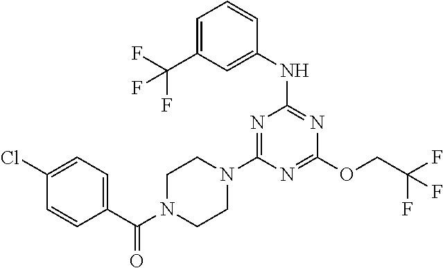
C1=C(C(F)(F)F)C=C(NC2=NC(OCC(F)(F)F)=NC(N3CCN(C(=O)C4=CC=C(Cl)C=C4)CC3)=N2)C=C1
